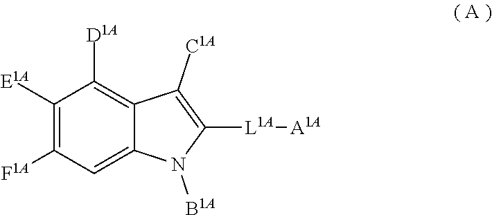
C1([E1A])=C([F1A])C=C2C(=C1[D1A])C([C1A])=C([L1A][A1A])N2[B1A]
